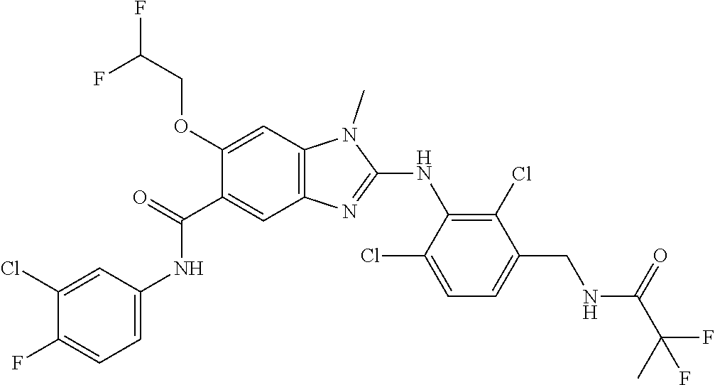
C1(Cl)=CC(NC(C2=CC3=C(C=C2OCC(F)F)N(C)C(NC2=C(Cl)C(CNC(C(F)(C)F)=O)=CC=C2Cl)=N3)=O)=CC=C1F
